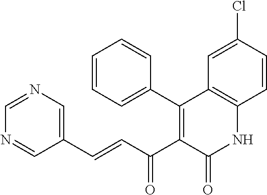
C1=CC=C(C2=C(C(C=CC3=CN=CN=C3)=O)C(=O)NC3=C2C=C(Cl)C=C3)C=C1
